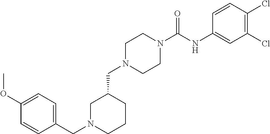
C1N(CC2=CC=C(OC)C=C2)CCCC1CN1CCN(C(NC2=CC(Cl)=C(Cl)C=C2)=O)CC1
